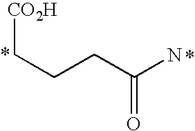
C(CCC(N)=O)[CO2H]
